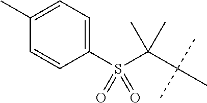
C1(C)=CC=C(S(C(C(C)(C)C)(C)C)(=O)=O)C=C1
